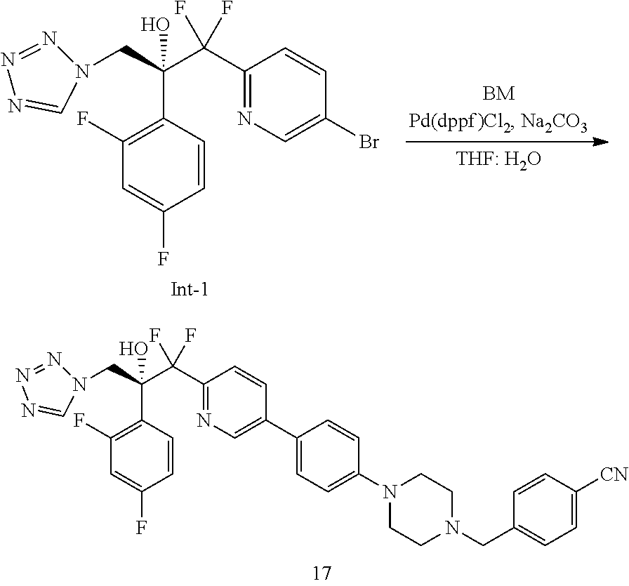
N1(CC(C2=C(F)C=C(F)C=C2)(O)C(C2=NC=C(Br)C=C2)(F)F)N=NN=C1.[Int-1].N1(CC(C2=C(F)C=C(F)C=C2)(O)C(C2=NC=C(C3=CC=C(N4CCN(CC5=CC=C([CN])C=C5)CC4)C=C3)C=C2)(F)F)N=NN=C1
